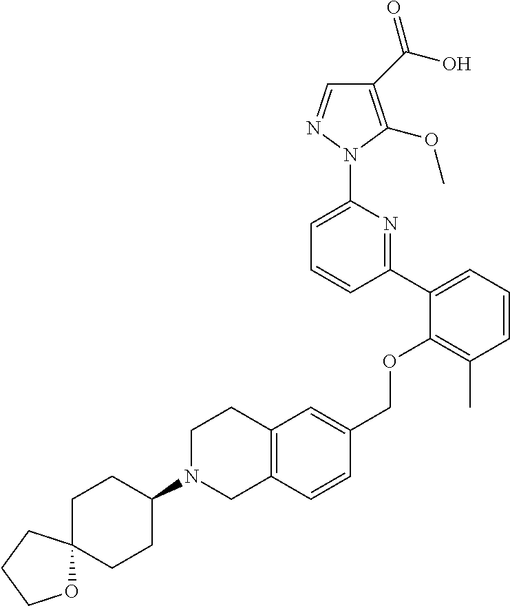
C1(C(O)=O)=C(OC)N(C2=CC=CC(C3=CC=CC(C)=C3OCC3=CC4=C(C=C3)CN(C3CCC5(CC3)OCCC5)CC4)=N2)N=C1
